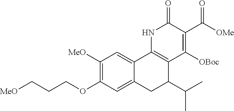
[MeO]C1=C(OCCC[MeO])C=C2C(=C1)C1=C(C([OBoc])=C(C(=O)[OMe])C(=O)N1)C(C(C)C)C2
